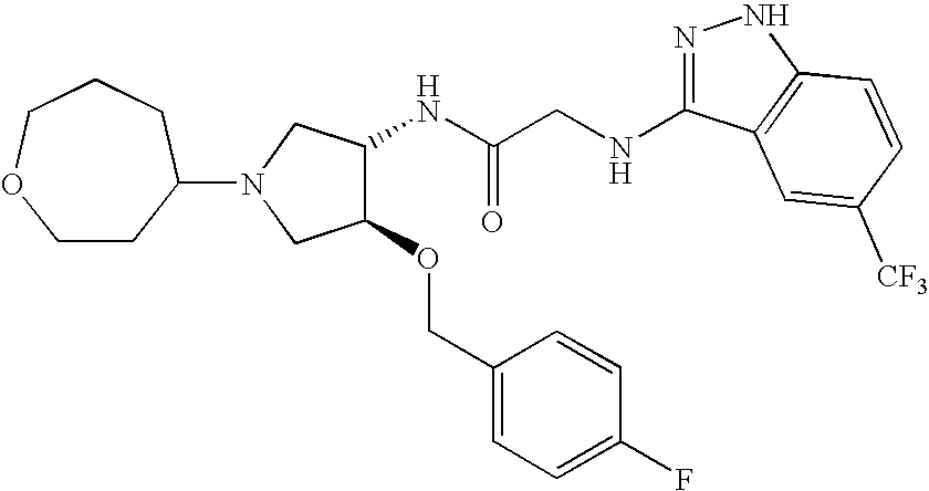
N(CC(NC1C(OCC2=CC=C(F)C=C2)CN(C2CCOCCC2)C1)=O)C1=NNC2=C1C=C([CF3])C=C2
